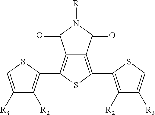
C12=C(C3=C([R2])C([R3])=CS3)SC(C3=C([R2])C([R3])=CS3)=C1C(=O)N([R])C2=O
